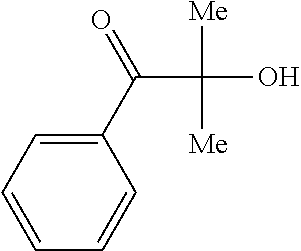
C1(C(=O)C(O)([Me])[Me])=CC=CC=C1
